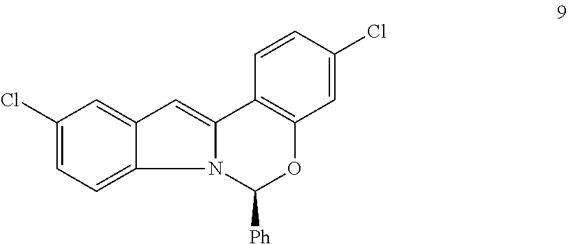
C1(Cl)=CC=C2C(=C1)C=C1N2C([Ph])OC2=C1C=CC(Cl)=C2
